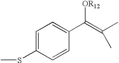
C1=C(SC)C=CC(C(=C(C)C)[OR12])=C1
